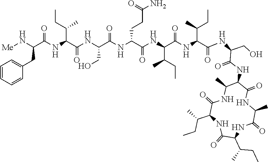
C1=CC=CC(CC(C(NC(C(NC(CO)C(NC(C(NC(C(NC(C(NC(CO)C(NC2C(=O)NC(C)C(=O)NC(C(C)CC)C(=O)NC(C(CC)C)C(=O)NC2C)=O)=O)C(C)CC)=O)C(CC)C)=O)CCC(N)=O)=O)=O)C(CC)C)=O)N[Me])=C1
